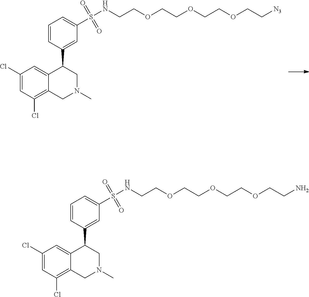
C1=CC(C2CN(C)CC3=C(Cl)C=C(Cl)C=C23)=CC(S(NCCOCCOCCOCCN)(=O)=O)=C1.C1=CC(C2CN(C)CC3=C(Cl)C=C(Cl)C=C23)=CC(S(NCCOCCOCCOCC[N3])(=O)=O)=C1
